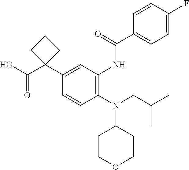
C1(N(CC(C)C)C2CCOCC2)=C(NC(C2=CC=C(F)C=C2)=O)C=C(C2(C(O)=O)CCC2)C=C1
